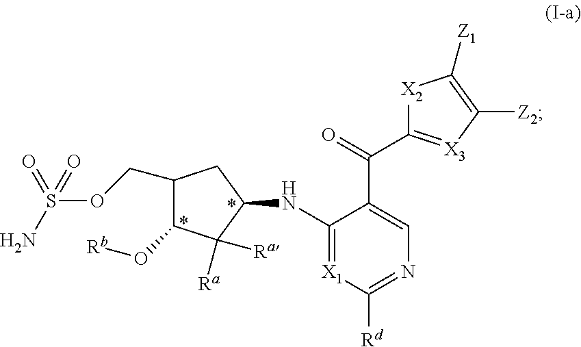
C1(COS(N)(=O)=O)C(O[Rb])C([Ra])([Ra])C(NC2=[X1]C([Rd])=NC=C2C(=O)C2=[X3]C([Z2])=C([Z1])[X2]2)C1
